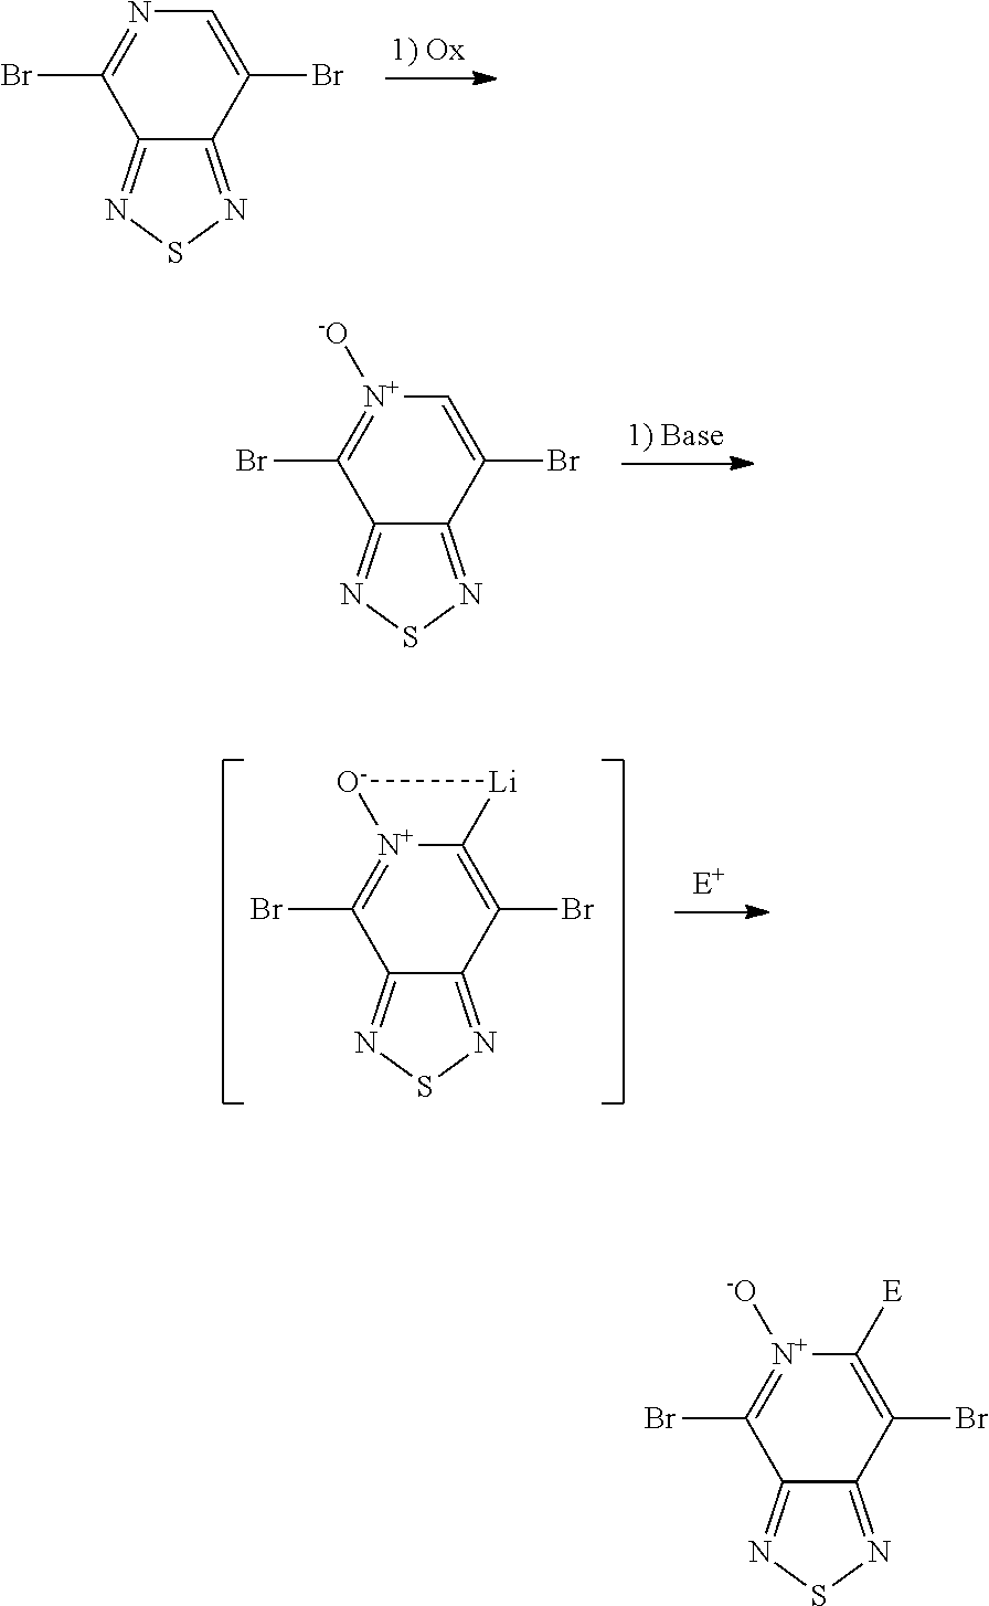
C12=NSN=C1C(Br)=CN=C2Br.C12=NSN=C1C(Br)=C[N+]([-O])=C2Br.C12=NSN=C1C(Br)=C1[N+](=C2Br)[O-][Li]1.C12=NSN=C1C(Br)=C([E])[N+]([-O])=C2Br
